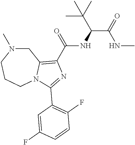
C1N(C)CCCN2C1=C(C(=O)NC(C(=O)NC)C(C)(C)C)N=C2C1=C(F)C=CC(F)=C1
